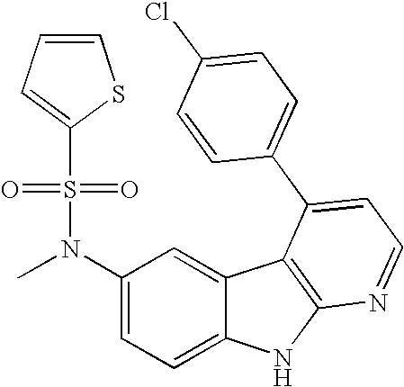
C1(N(C)S(=O)(=O)C2=CC=CS2)=CC=C2C(=C1)C1=C(N2)N=CC=C1C1=CC=C(Cl)C=C1
